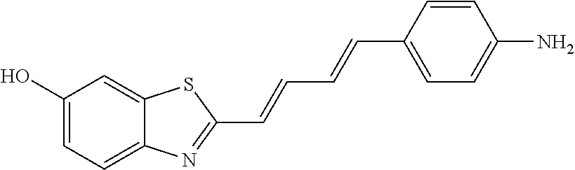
C1(O)=CC=C2C(=C1)SC(C=CC=CC1=CC=C(N)C=C1)=N2
